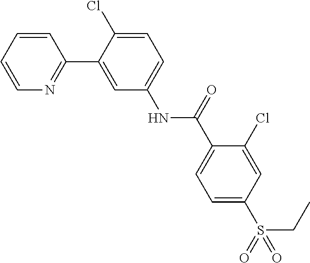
C1=CC=CN=C1C1=CC(NC(C2=CC=C(S(CC)(=O)=O)C=C2Cl)=O)=CC=C1Cl
